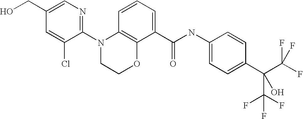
C1(N2CCOC3=C2C=CC=C3C(NC2=CC=C(C(C(F)(F)F)(O)C(F)(F)F)C=C2)=O)=NC=C(CO)C=C1Cl
